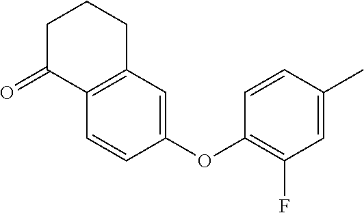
O=C1C2=C(CCC1)C=C(OC1=C(F)C=C(C)C=C1)C=C2
